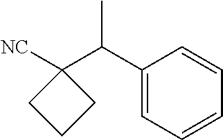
C1(C(C2([NC])CCC2)C)=CC=CC=C1
